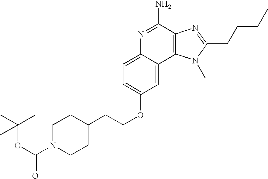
C1=C2C(=CC(OCCC3CCN(C(OC(C)(C)C)=O)CC3)=C1)C1=C(C(N)=N2)N=C(CCCC)N1C
